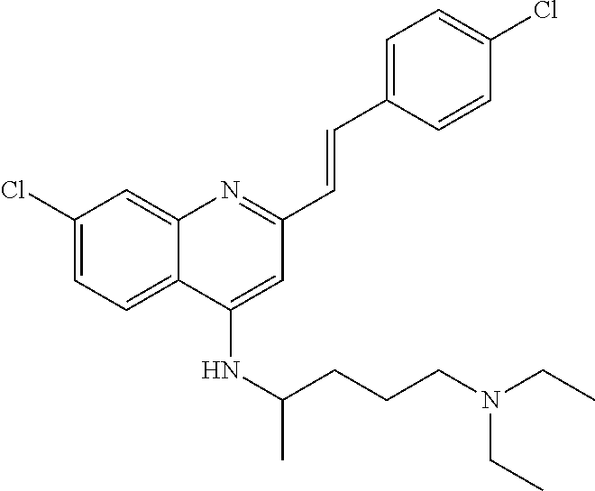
C1(Cl)=CC=C2C(=C1)N=C(C=CC1=CC=C(Cl)C=C1)C=C2NC(C)CCCN(CC)CC
